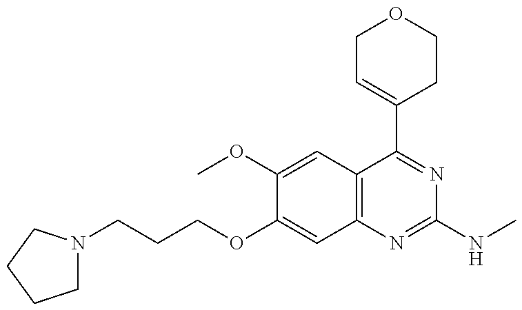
C1N(CCCOC2=CC3=C(C=C2OC)C(C2=CCOCC2)=NC(NC)=N3)CCC1
